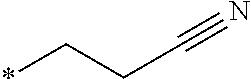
*CCC#N
